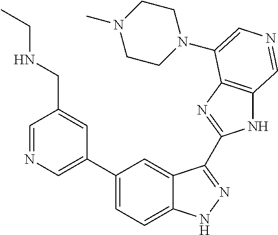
C1(C2=CN=CC(CNCC)=C2)=CC=C2C(=C1)C(C1=NC3=C(N1)C=NC=C3N1CCN(C)CC1)=NN2
